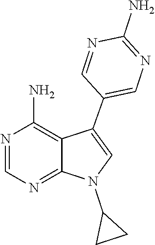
N1=CN=C2C(=C1N)C(C1=CN=C(N)N=C1)=CN2C1CC1
